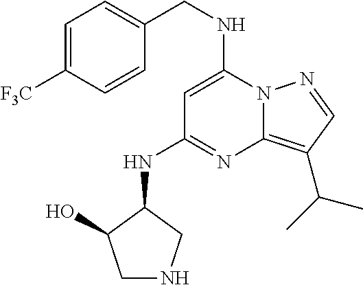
C(NC1=CC(NC2CNCC2O)=NC2=C(C(C)C)C=NN12)C1=CC=C([F3C])C=C1
